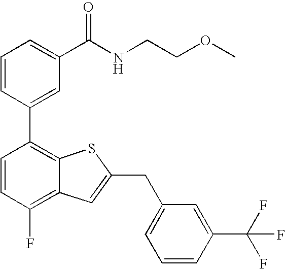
C1=CC(C2=C3C(=C(F)C=C2)C=C(CC2=CC=CC(C(F)(F)F)=C2)S3)=CC(C(NCCOC)=O)=C1
